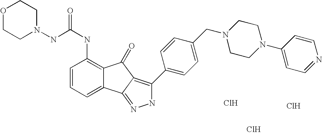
C(NC1=C2C(=CC=C1)C1=NNC(C3=CC=C(CN4CCN(C5=CC=NC=C5)CC4)C=C3)=C1C2=O)(=O)NN1CCOCC1.Cl.Cl.Cl
